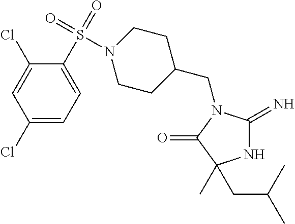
N1C(=N)N(CC2CCN(S(C3=CC=C(Cl)C=C3Cl)(=O)=O)CC2)C(=O)C1(CC(C)C)C
